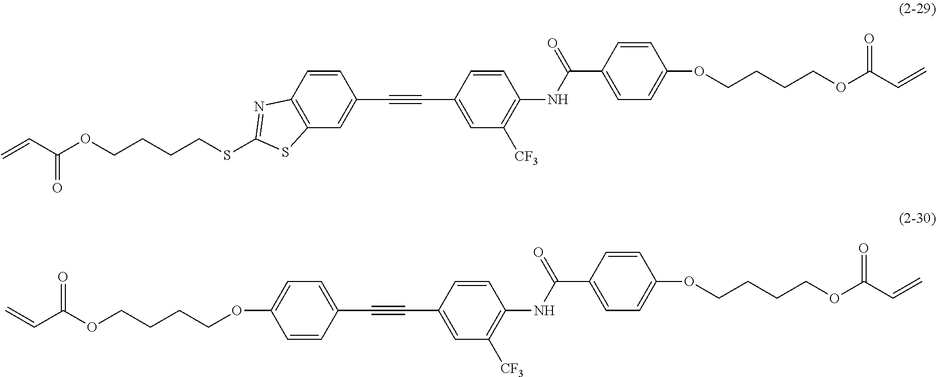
C12=C(C=CC(C#CC3=CC([CF3])=C(NC(=O)C4=CC=C(OCCCCOC(=O)C=C)C=C4)C=C3)=C1)N=C(SCCCCOC(=O)C=C)S2.C1=C(OCCCCOC(C=C)=O)C=CC(C#CC2=CC([CF3])=C(NC(=O)C3=CC=C(OCCCCOC(=O)C=C)C=C3)C=C2)=C1
